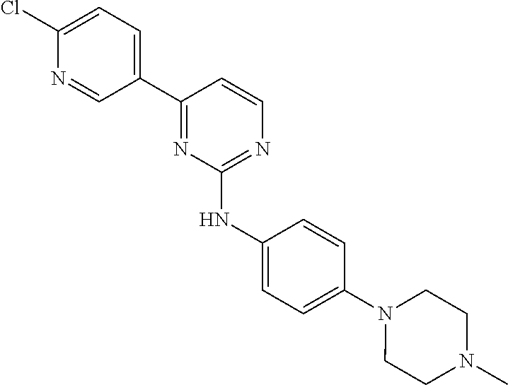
C1(C2=CC=C(Cl)N=C2)=NC(NC2=CC=C(N3CCN(C)CC3)C=C2)=NC=C1
